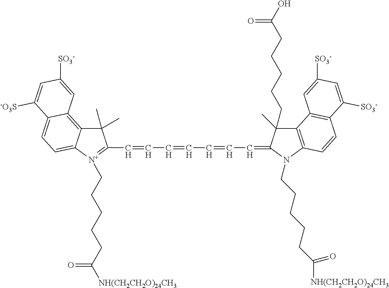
C(=CC=CC=CC=C1C(C)(CCCCCC(O)=O)C2=C(N1CCCCCC([NH(CH2CH2O)24CH3])=O)C=CC1=C2C=C([SO3-])C=C1[SO3-])C1=[N+](CCCCCC([NH(CH2CH2O)24CH3])=O)C2=CC=C3C(=C2C1(C)C)C=C([SO3-])C=C3[SO3-]
